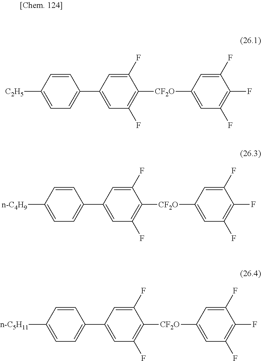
[C2H5]C1=CC=C(C2=CC(F)=C([CF2O]C3=CC(F)=C(F)C(F)=C3)C(F)=C2)C=C1.[n-C4H9]C1=CC=C(C2=CC(F)=C([CF2O]C3=CC(F)=C(F)C(F)=C3)C(F)=C2)C=C1.[n-C5H11]C1=CC=C(C2=CC(F)=C([CF2O]C3=CC(F)=C(F)C(F)=C3)C(F)=C2)C=C1
